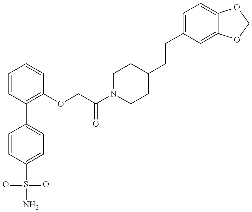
C1=CC(S(=O)(=O)N)=CC=C1C1=C(OCC(N2CCC(CCC3=CC=C4C(=C3)OCO4)CC2)=O)C=CC=C1
